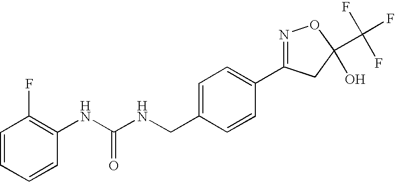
C1=CC=CC(F)=C1NC(NCC1=CC=C(C2=NOC(C(F)(F)F)(O)C2)C=C1)=O
